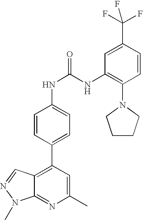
C1(C)=CC(C2=CC=C(NC(=O)NC3=C(N4CCCC4)C=CC(C(F)(F)F)=C3)C=C2)=C2C(=N1)N(C)N=C2
